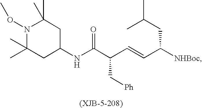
N1(OC)C(C)(C)CC(NC(C(C=CC([NHBoc])CC(C)C)C[Ph])=O)CC1(C)C
